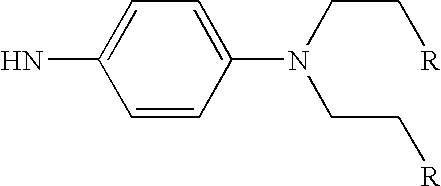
NC1=CC=C(N(CC[R])CC[R])C=C1
